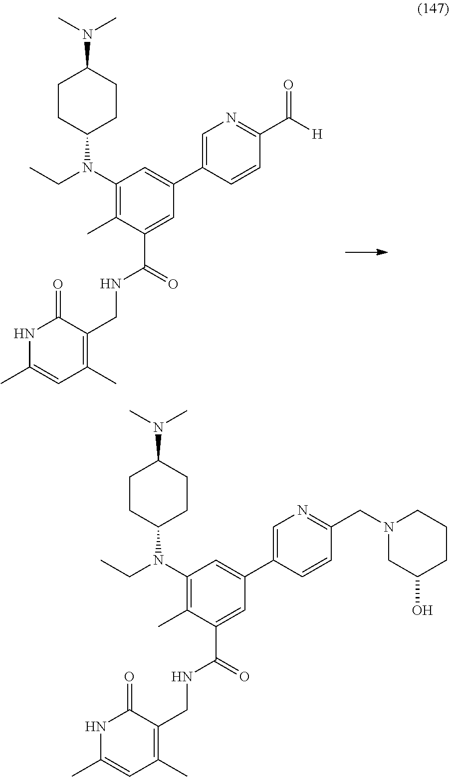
C1(N(CC)C2CCC(N(C)C)CC2)=C(C)C(C(=O)NCC2=C(C)C=C(C)NC2=O)=CC(C2=CN=C(C([H])=O)C=C2)=C1.C1(N(CC)C2CCC(N(C)C)CC2)=C(C)C(C(=O)NCC2=C(C)C=C(C)NC2=O)=CC(C2=CN=C(CN3CC(O)CCC3)C=C2)=C1
